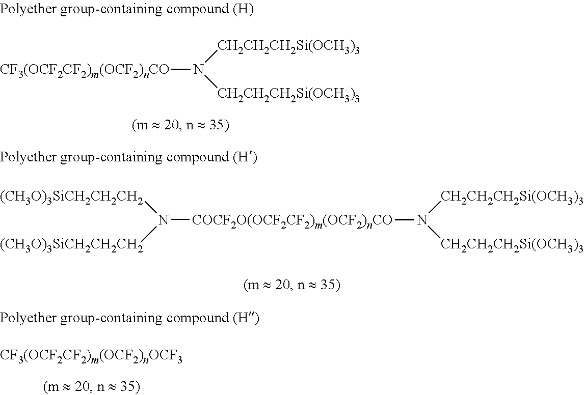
[CF3(OCF2CF2)m(OCF2)nCO]N([CH2CH2CH2Si(OCH3)3])[CH2CH2CH2Si(OCH3)3].N([COCF2O(OCF2CF2)m(OCF2)nCO]N([CH2CH2CH2Si(OCH3)3])[CH2CH2CH2Si(OCH3)3])([(CH3O)3SiCH2CH2CH2])[(CH3O)3SiCH2CH2CH2]
